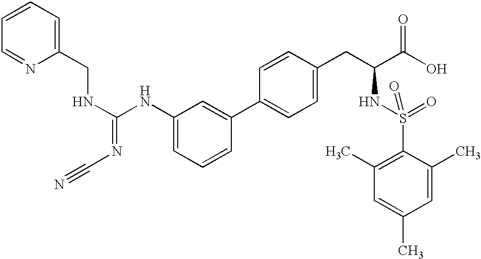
C1=CC=C(CNC(=NC#N)NC2=CC=CC(C3=CC=C(CC(C(O)=O)NS(C4=C(C)C=C(C)C=C4C)(=O)=O)C=C3)=C2)N=C1
